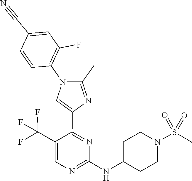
N(C1CCN(S(=O)(=O)C)CC1)C1=NC=C(C(F)(F)F)C(C2=CN(C3=C(F)C=C(C#N)C=C3)C(C)=N2)=N1
